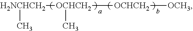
[H2NCHCH2](C)[OCHCH2]([OCHCH2][OCH3])C
